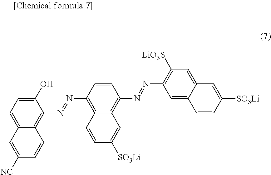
C1(O)=CC=C2C(=C1N=NC1=C3C(=C(N=NC4=C([LiO3S])C=C5C(=C4)C=CC([SO3Li])=C5)C=C1)C=C([SO3Li])C=C3)C=CC([NC])=C2
